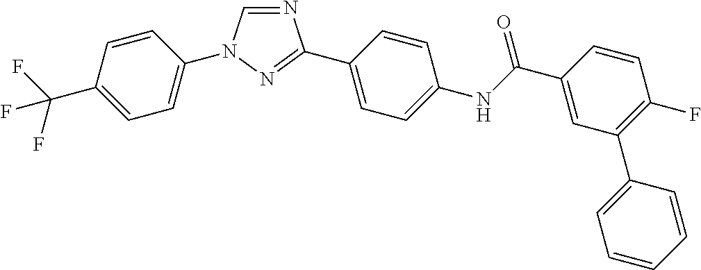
C1=C(C(F)(F)F)C=CC(N2C=NC(C3=CC=C(NC(C4=CC(C5=CC=CC=C5)=C(F)C=C4)=O)C=C3)=N2)=C1
